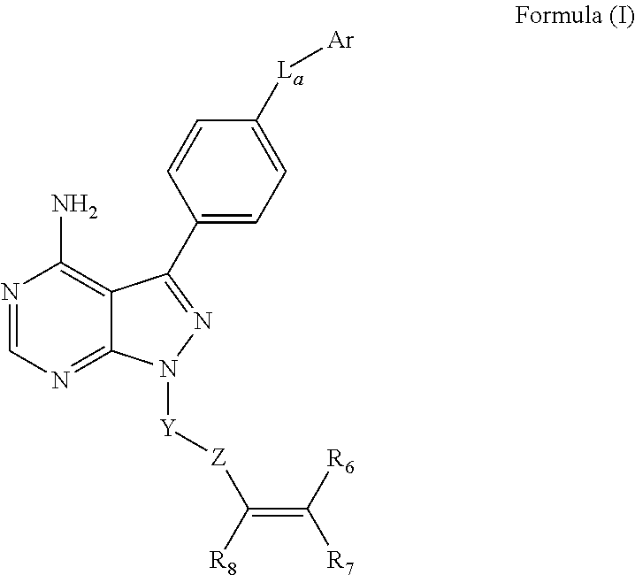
C1=CC(C2=NN([Y][Z]C(=C([R7])[R6])[R8])C3=NC=NC(N)=C32)=CC=C1[La][Ar]
